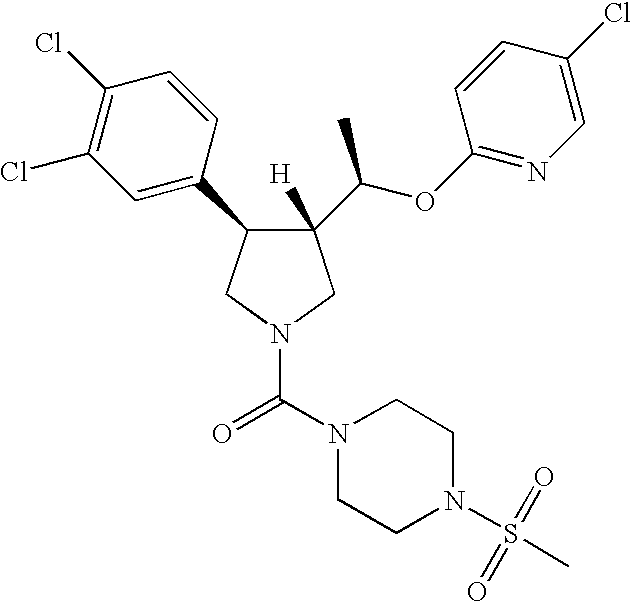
C1(C(OC2=NC=C(Cl)C=C2)C)([H])C(C2=CC(Cl)=C(Cl)C=C2)CN(C(N2CCN(S(C)(=O)=O)CC2)=O)C1
